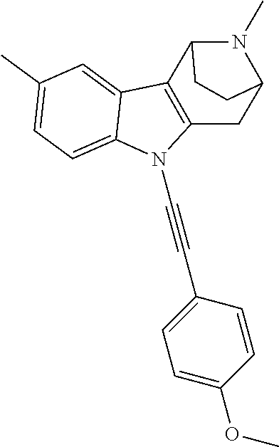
C1(C)=CC=C2C(=C1)C1=C(N2C#CC2=CC=C(OC)C=C2)CC2N(C)C1CC2
